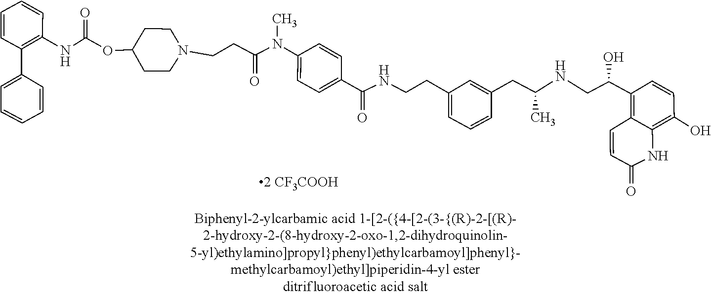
C1=CC(C(=O)NCCC2=CC=CC(CC(NCC(C3=C4C=CC(=O)NC4=C(O)C=C3)O)C)=C2)=CC=C1N(C)C(CCN1CCC(OC(=O)NC2=C(C3=CC=CC=C3)C=CC=C2)CC1)=O
